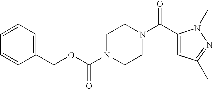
O(C(N1CCN(C(=O)C2=CC(C)=NN2C)CC1)=O)CC1=CC=CC=C1
